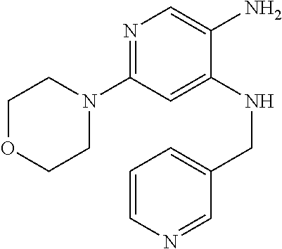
N1(C2=NC=C(N)C(NCC3=CC=CN=C3)=C2)CCOCC1
